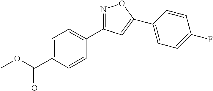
N1=C(C2=CC=C(C(OC)=O)C=C2)C=C(C2=CC=C(F)C=C2)O1
